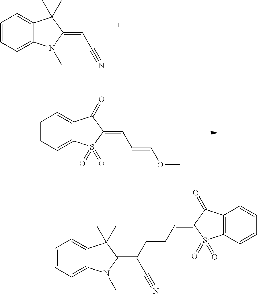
C1=CC=C2C(=C1)C(C)(C)C(=CC#N)N2C.C1=CC=C2C(=C1)C(=O)C(=CC=COC)S2(=O)=O.C1=CC=C2C(=C1)C(C)(C)C(=C(C#N)C=CC=C1C(=O)C3=C(S1(=O)=O)C=CC=C3)N2C
